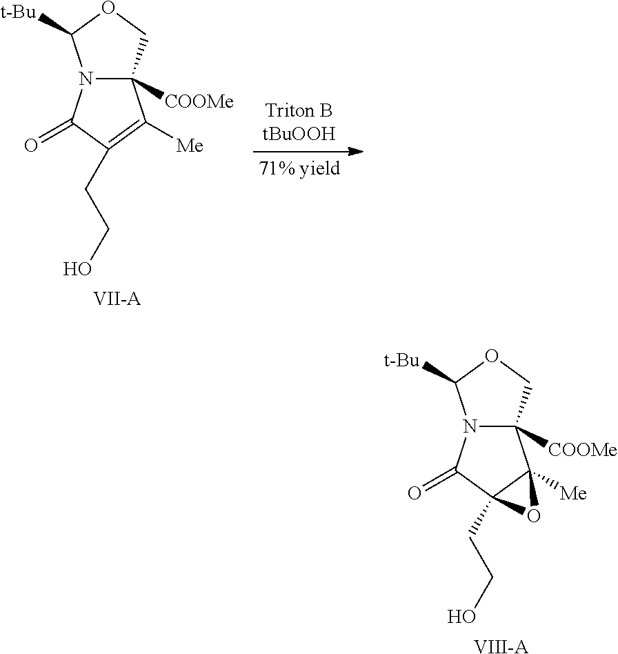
N12C([COOMe])(COC1[t-Bu])C1([Me])C(CCO)(C2=O)O1.[VIII-A].N12C([COOMe])(COC1[t-Bu])C([Me])=C(CCO)C2=O.[VII-A]
